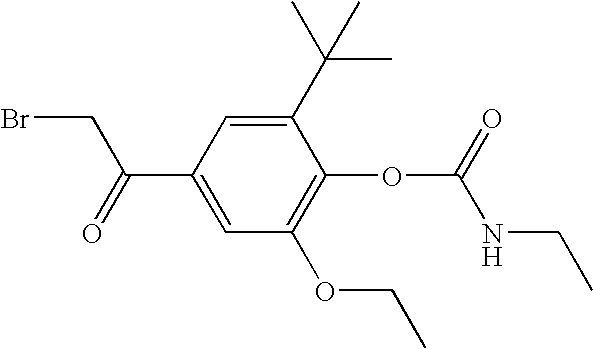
C1(C(CBr)=O)=CC(OCC)=C(OC(NCC)=O)C(C(C)(C)C)=C1
